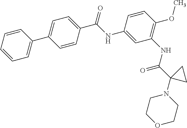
C1=CC=CC=C1C1=CC=C(C(NC2=CC(NC(C3(N4CCOCC4)CC3)=O)=C(OC)C=C2)=O)C=C1
